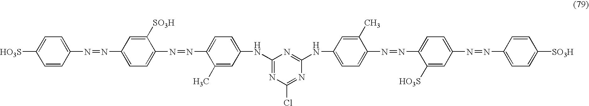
C1=CC(N=NC2=CC=C(N=NC3=CC=C(NC4=NC(Cl)=NC(NC5=CC=C(N=NC6=CC=C(N=NC7=CC=C([SO3H])C=C7)C=C6[HO3S])C(C)=C5)=N4)C=C3C)C([SO3H])=C2)=CC=C1[HO3S]
